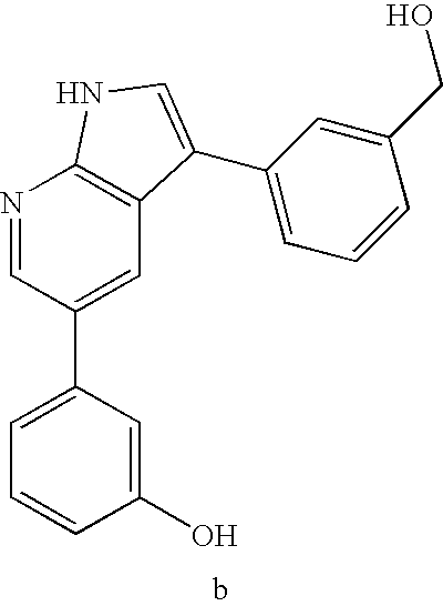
C1(O)=CC(C2=CC3=C(N=C2)NC=C3C2=CC=CC(CO)=C2)=CC=C1
